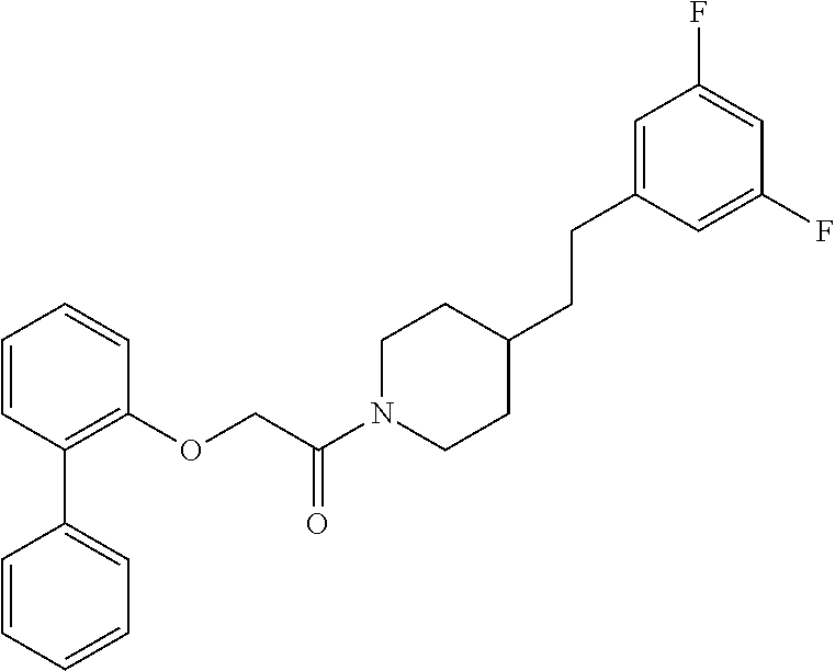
C1=CC=CC=C1C1=C(OCC(N2CCC(CCC3=CC(F)=CC(F)=C3)CC2)=O)C=CC=C1
